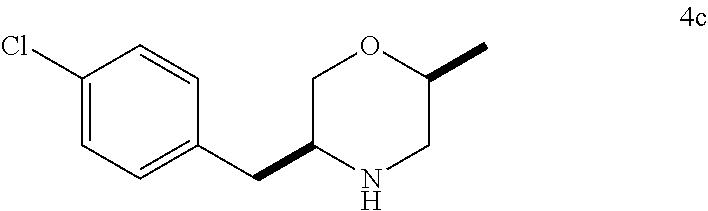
C1(Cl)=CC=C(CC2NCC(C)OC2)C=C1
